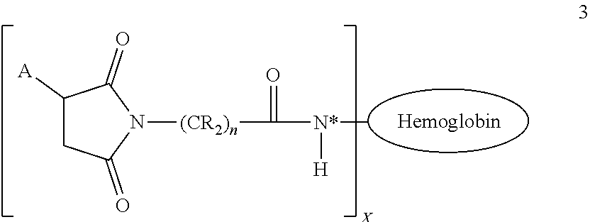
C1([A])CC(=O)N([(CR2)n]C(=O)[N*]([H])C)C1=O
